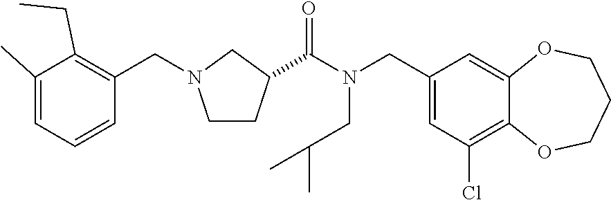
C1(CN(C(=O)C2CCN(CC3=C(CC)C(C)=CC=C3)C2)CC(C)C)=CC(Cl)=C2C(=C1)OCCCO2
